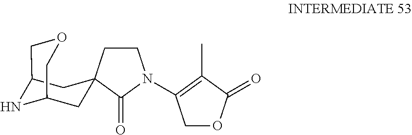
C1C2NC(CC13CCN(C1=C(C)C(=O)OC1)C3=O)COC2
